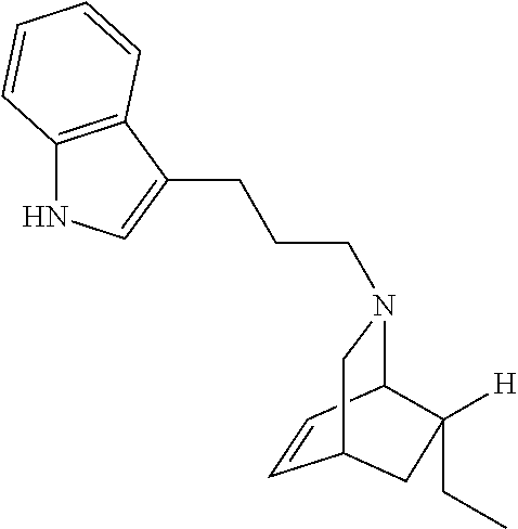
C1=CC2N(CCCC3=CNC4=C3C=CC=C4)CC1CC2([H])CC
